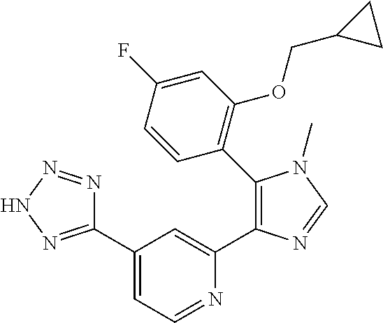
C1(C2=NNN=N2)=CC=NC(C2=C(C3=C(OCC4CC4)C=C(F)C=C3)N(C)C=N2)=C1
